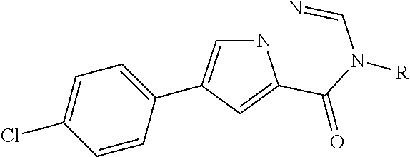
C1=CC(C2=CNC(C(N(C=N)[R])=O)=C2)=CC=C1Cl
